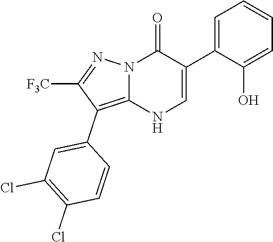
O=C1N2C(=C(C3=CC(Cl)=C(Cl)C=C3)C([F3C])=N2)NC=C1C1=CC=CC=C1O
